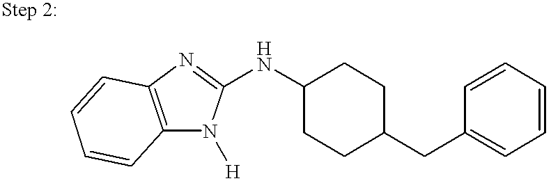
N1([H])C2=C(N=C1NC1CCC(CC3=CC=CC=C3)CC1)C=CC=C2
